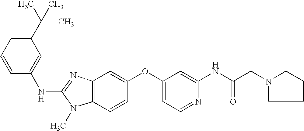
C1(C(C)(C)C)=CC=CC(NC2=NC3=C(N2C)C=CC(OC2=CC=NC(NC(CN4CCCC4)=O)=C2)=C3)=C1
